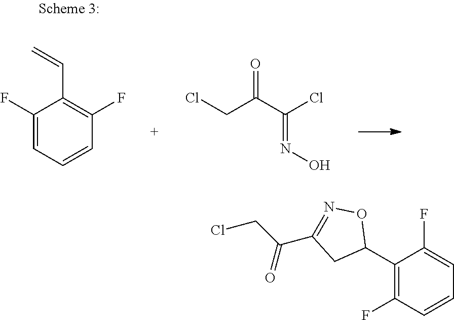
C1(F)=CC=CC(F)=C1C=C.ClCC(C(Cl)=NO)=O.C1(C2ON=C(C(CCl)=O)C2)=C(F)C=CC=C1F
